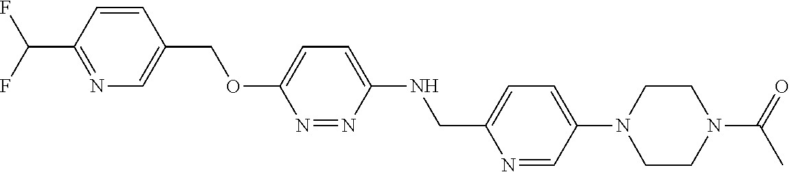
C1=CC(C(F)F)=NC=C1COC1=CC=C(NCC2=CC=C(N3CCN(C(C)=O)CC3)C=N2)N=N1
